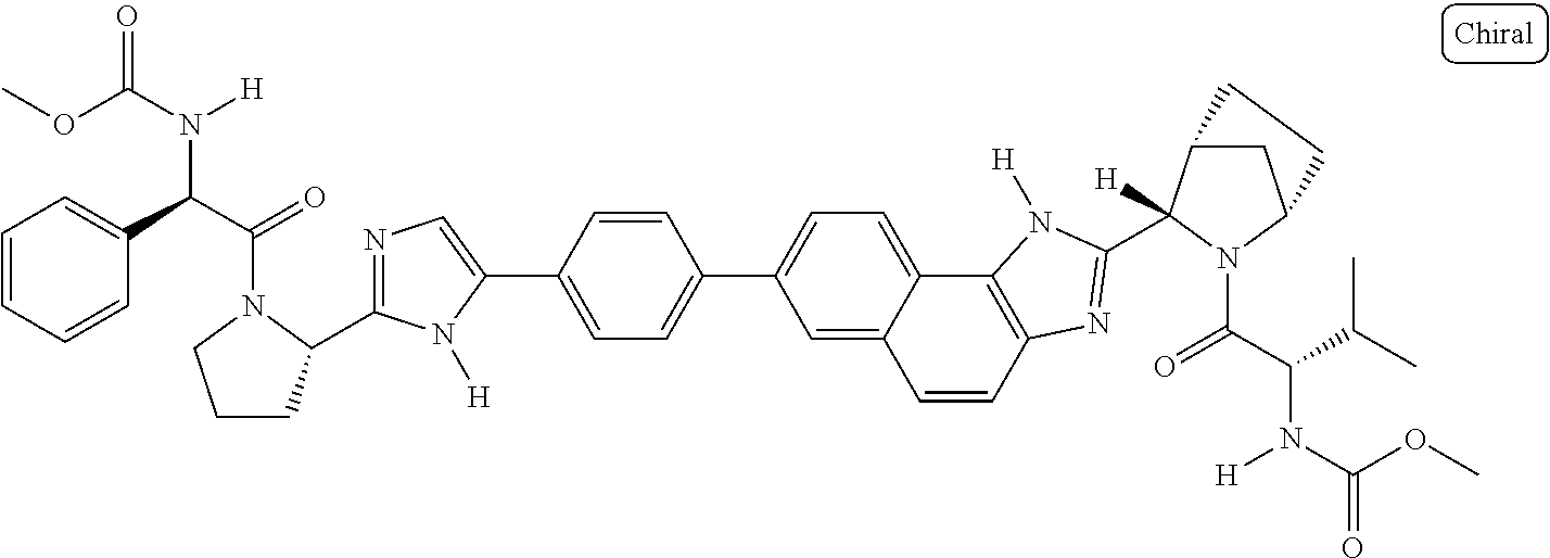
C1(C2=CN=C(C3CCCN3C(C(C3=CC=CC=C3)N(C(OC)=O)[H])=O)N2[H])=CC=C(C2=CC=C3C(=C2)C=CC2=C3N([H])C(C3([H])C4CC(N3C(C(C(C)C)N(C(OC)=O)[H])=O)CC4)=N2)C=C1
